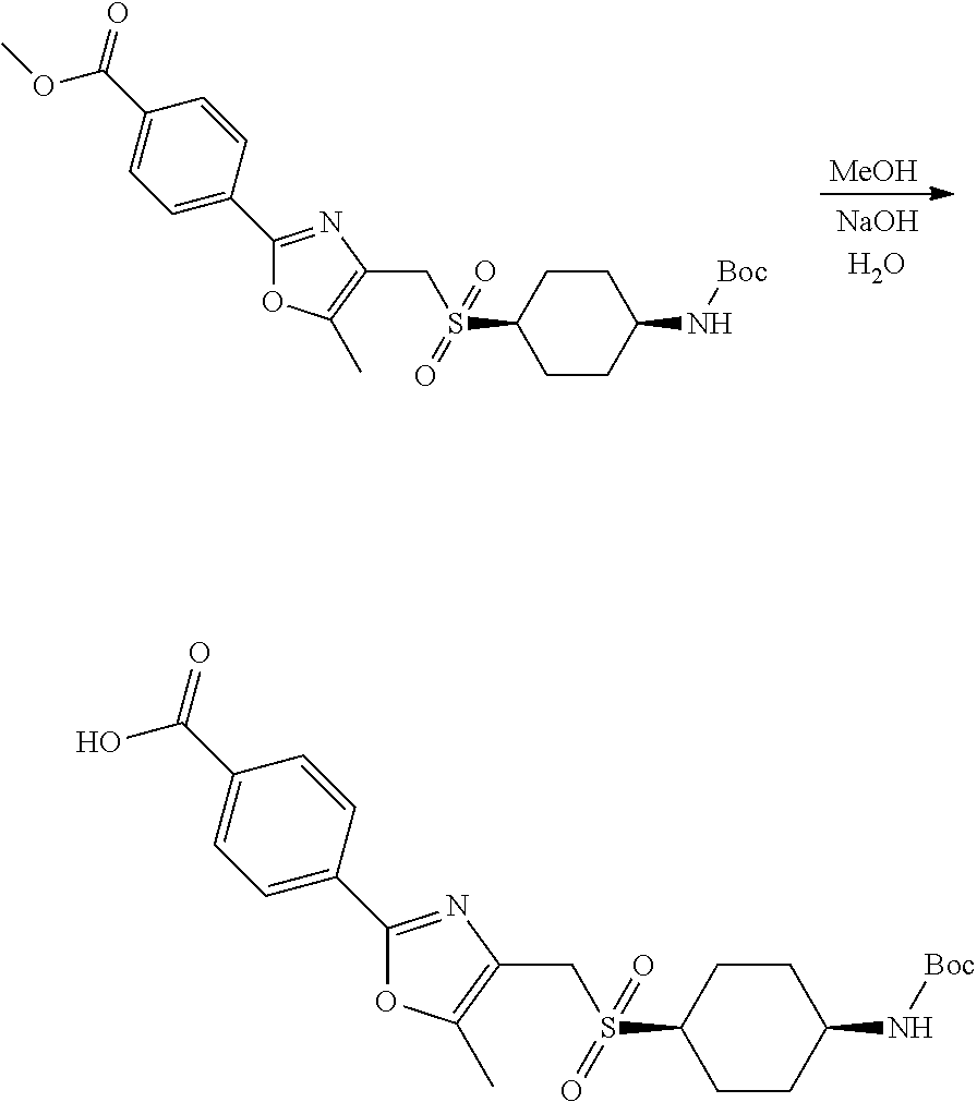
[MeOH].C1CC(S(CC2=C(C)OC(C3=CC=C(C(OC)=O)C=C3)=N2)(=O)=O)CCC1N[Boc].C1CC(S(CC2=C(C)OC(C3=CC=C(C(O)=O)C=C3)=N2)(=O)=O)CCC1N[Boc]
